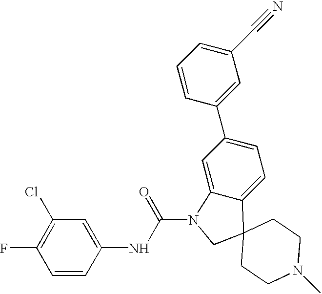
C1(C2=CC=C3C(=C2)N(C(NC2=CC(Cl)=C(F)C=C2)=O)CC32CCN(C)CC2)=CC(C#N)=CC=C1
